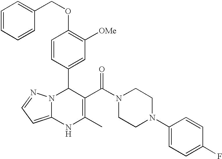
C1=CC(C2N3C(=CC=N3)NC(C)=C2C(N2CCN(C3=CC=C(F)C=C3)CC2)=O)=CC([OMe])=C1OCC1=CC=CC=C1
